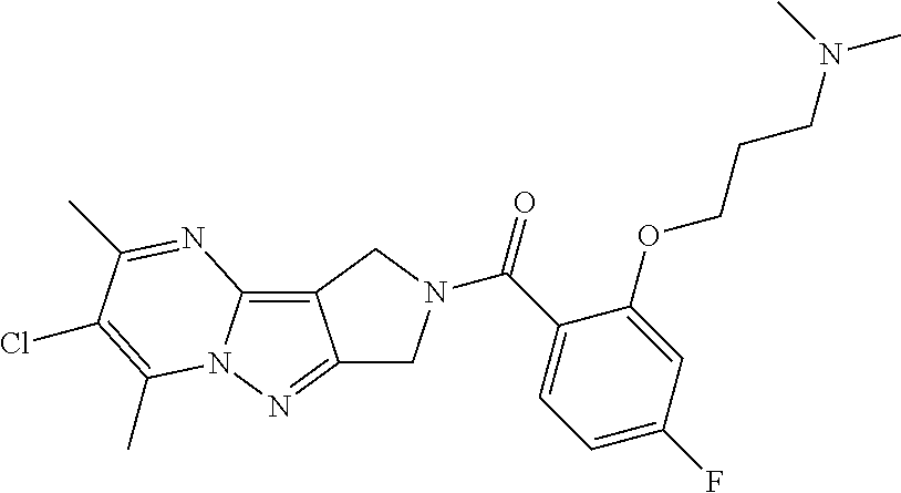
C12=C3N(N=C1CN(C(C1=CC=C(F)C=C1OCCCN(C)C)=O)C2)C(C)=C(Cl)C(C)=N3
